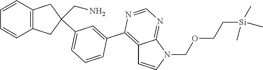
C12=C(C=CC=C1)CC(CN)(C1=CC=CC(C3=C4C=CN(COCC[Si](C)(C)C)C4=NC=N3)=C1)C2
